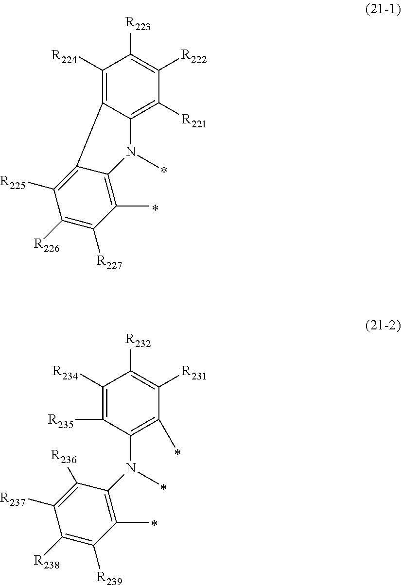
C1([R223])=C([R222])C([R221])=C2C(=C1[R224])C1=C([R225])C([R226])=C([R227])C(C)=C1N2C.C1([R232])=C([R231])C(C)=C(N(C2=C(C)C([R239])=C([R238])C([R237])=C2[R236])C)C([R235])=C1[R234]
